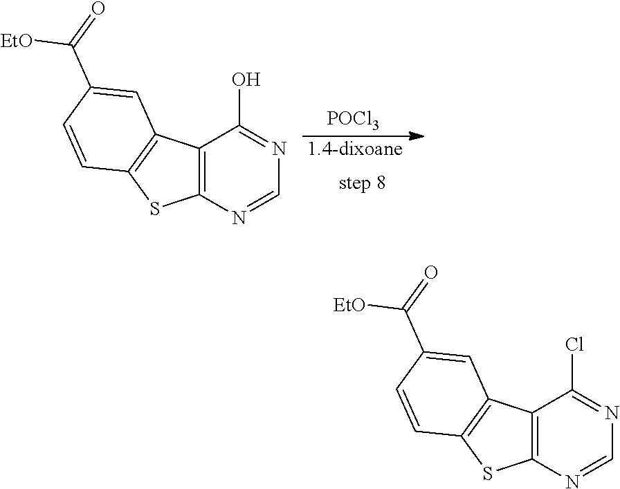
[1.4-dixoane].[POCl3].C12=C(N=CN=C1O)SC1=C2C=C(C(=O)[EtO])C=C1.C12=C(N=CN=C1Cl)SC1=C2C=C(C(=O)[EtO])C=C1
